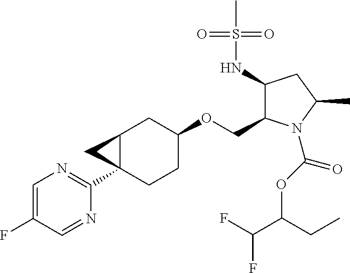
C1=C(F)C=NC(C23CCC(OCC4C(NS(C)(=O)=O)CC(C)N4C(OC(C(F)F)CC)=O)CC2C3)=N1
